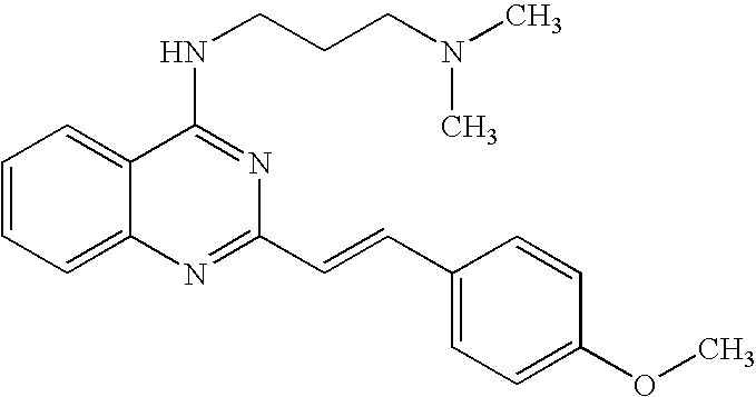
C1=CC=C2C(=C1)C(NCCCN(C)C)=NC(C=CC1=CC=C(OC)C=C1)=N2
